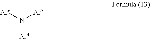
[Ar6]N([Ar5])[Ar4]
